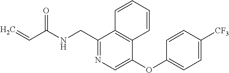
N1=C(CNC(C=C)=O)C2=C(C(OC3=CC=C([CF3])C=C3)=C1)C=CC=C2
